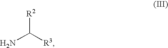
NC([R3])[R2]
